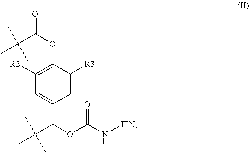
O=C(OC1=C([R2])C=C(C(OC(N[IFN])=O)C(C)(C)C)C=C1[R3])C(C)(C)C
